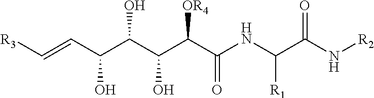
[R3]C=CC(C(C(C(C(NC(C(N[R2])=O)[R1])=O)[OR4])O)O)O
